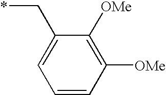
C1=CC([OMe])=C([OMe])C(C*)=C1
